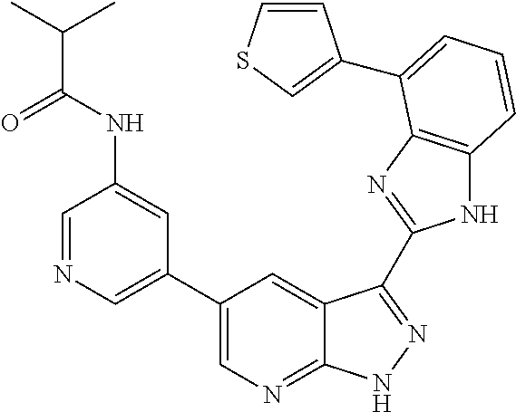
N1C2=C(N=C1C1=NNC3=NC=C(C4=CN=CC(NC(C(C)C)=O)=C4)C=C31)C(C1=CSC=C1)=CC=C2
